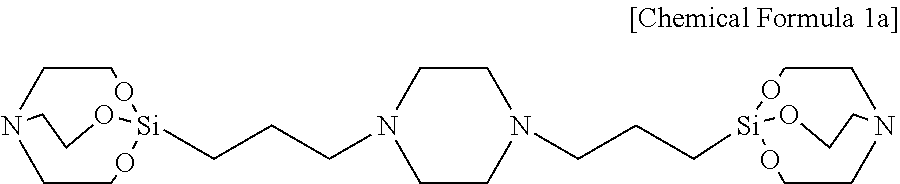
C1CN2CCO[Si](CCCN3CCN(CCC[Si]45OCCN(CCO4)CCO5)CC3)(OCC2)O1
